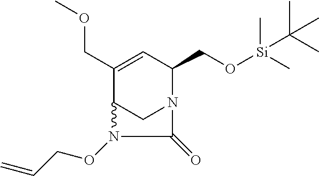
C1(CO[Si](C)(C)C(C)(C)C)N2CC(C(COC)=C1)N(OCC=C)C2=O
